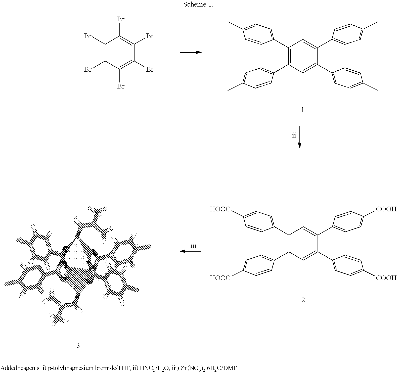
C1(C2=CC=C(C)C=C2)=C(C2=CC=C(C)C=C2)C=C(C2=CC=C(C)C=C2)C(C2=CC=C(C)C=C2)=C1.C1(Br)=C(Br)C(Br)=C(Br)C(Br)=C1Br.C1(C2=CC=C([HOOC])C=C2)=C(C2=CC=C([HOOC])C=C2)C=C(C2=CC=C([COOH])C=C2)C(C2=CC=C([COOH])C=C2)=C1
